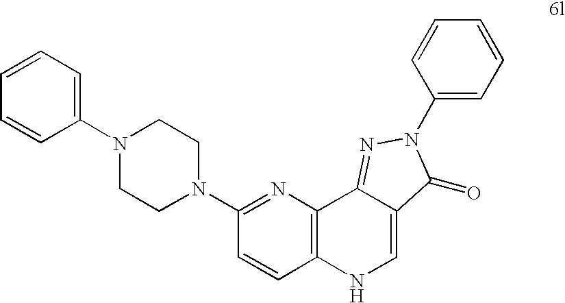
N1=C(N2CCN(C3=CC=CC=C3)CC2)C=CC2=C1C1=NN(C3=CC=CC=C3)C(=O)C1=CN2
